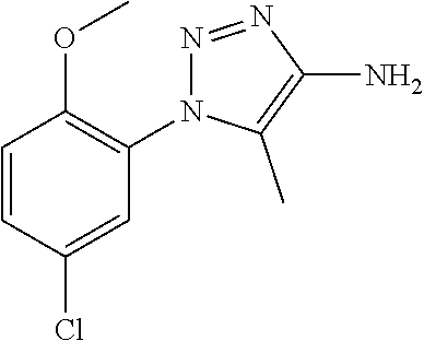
C1=CC(Cl)=CC(N2N=NC(N)=C2C)=C1OC
